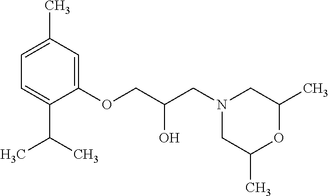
C1=C(C)C=C(OCC(CN2CC(C)OC(C)C2)O)C(C(C)C)=C1
